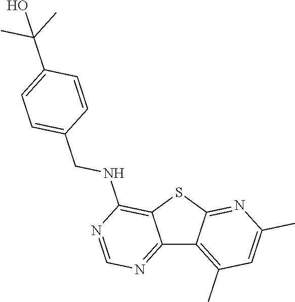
C12=NC=NC(NCC3=CC=C(C(C)(C)O)C=C3)=C1SC1=NC(C)=CC(C)=C21
